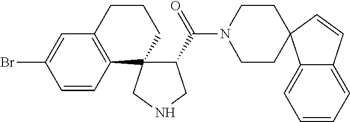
C1=CC2=C(C=C1Br)CCCC21C(C(=O)N2CCC3(CC2)C2=CC=CC=C2C=C3)CNC1
